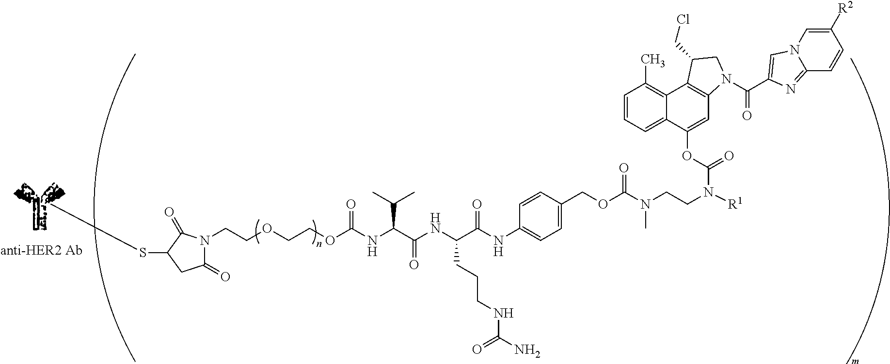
C1(=O)N(CCOCCOC(NC(C(NC(C(NC2=CC=C(COC(N(CCN([R1])C(=O)OC3=CC4=C(C5=C(C)C=CC=C35)C(CCl)CN4C(=O)C3=CN4C(=N3)C=CC([R2])=C4)C)=O)C=C2)=O)CCCNC(=O)N)=O)C(C)C)=O)C(=O)C(SC)C1
